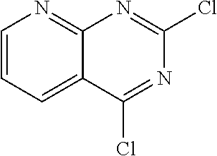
C1=CC=C2C(=N1)N=C(Cl)N=C2Cl
